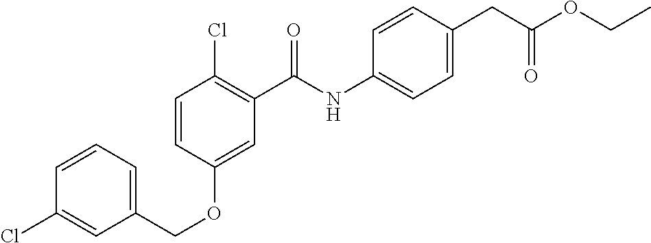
C1=CC(OCC2=CC=CC(Cl)=C2)=CC(C(NC2=CC=C(CC(OCC)=O)C=C2)=O)=C1Cl
